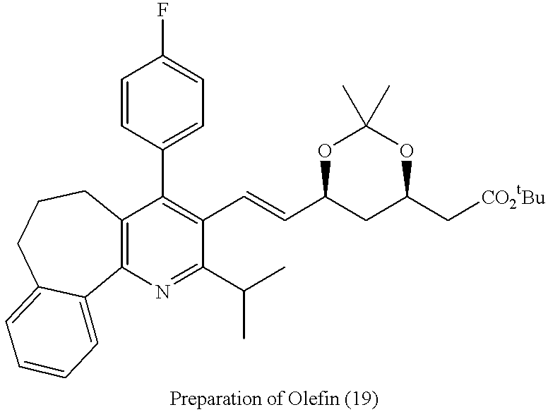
C1=CC(C2=C(C=CC3CC(C[CO2tBu])OC(C)(C)O3)C(C(C)C)=NC3=C2CCCC2=CC=CC=C32)=CC=C1F
